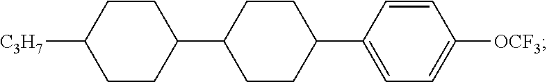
C1CC(C2CCC(C3=CC=C([OCF3])C=C3)CC2)CCC1[C3H7]
